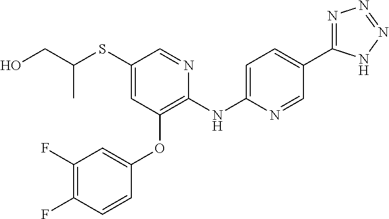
C1(SC(CO)C)=CC(OC2=CC(F)=C(F)C=C2)=C(NC2=CC=C(C3=NN=NN3)C=N2)N=C1
